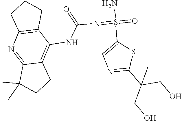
S(=O)(=NC(NC1=C2CCC(C)(C)C2=NC2=C1CCC2)=O)(C1=CN=C(C(CO)(C)CO)S1)N
